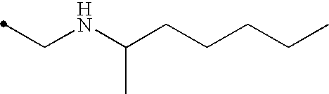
C(NC(CCCCC)C)C
